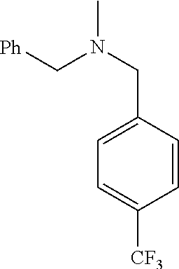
C1=C(CN(C)C[Ph])C=CC([CF3])=C1
